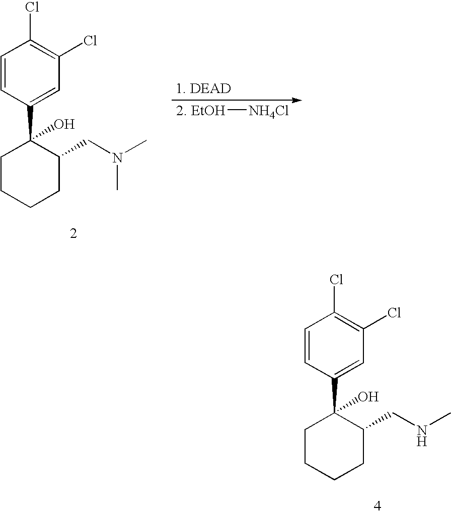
C1=CC(C2(O)CCCCC2CN(C)C)=CC(Cl)=C1Cl.[2. EtOH][NH4Cl].C1=CC(C2(O)CCCCC2CNC)=CC(Cl)=C1Cl
